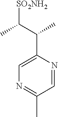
C1=C(C(C([SO2NH2])C)C)N=CC(C)=N1
